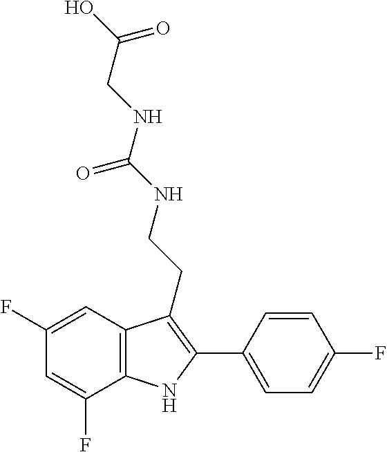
C1=C(F)C2=C(C=C1F)C(CCNC(NCC(O)=O)=O)=C(C1=CC=C(F)C=C1)N2
